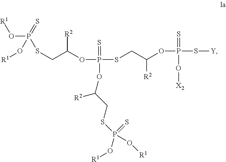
O(P(=S)(O[R1])SCC(OP(SCC(OP(S[Y])(=S)O[X2])[R2])(=S)OC(CSP(O[R1])(=S)O[R1])[R2])[R2])[R1]
